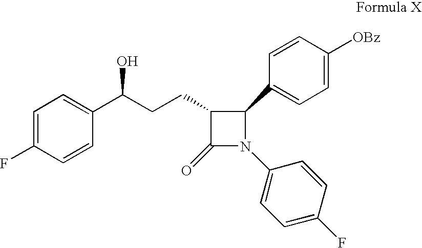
C1(CCC(O)C2=CC=C(F)C=C2)C(=O)N(C2=CC=C(F)C=C2)C1C1=CC=C([OBz])C=C1
